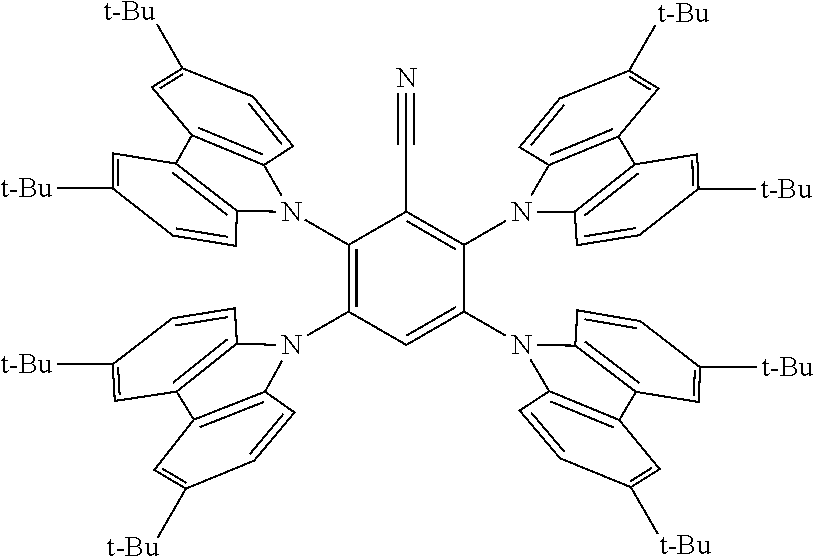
C1(N2C3=C(C4=C2C=CC([t-Bu])=C4)C=C([t-Bu])C=C3)=C(N2C3=C(C=C([t-Bu])C=C3)C3=C2C=CC([t-Bu])=C3)C=C(N2C3=C(C=C([t-Bu])C=C3)C3=C2C=CC([t-Bu])=C3)C(N2C3=C(C4=C2C=CC([t-Bu])=C4)C=C([t-Bu])C=C3)=C1C#N
